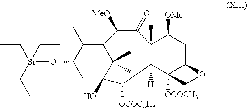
C12=C(C)C(O[Si](CC)(CC)CC)CC(O)(C1(C)C)C([OCOC6H5])C1([H])C(C)(C(=O)C2[MeO])C([OMe])CC2C1([OCOCH3])CO2
